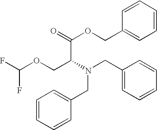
C1=CC=CC(COC(=O)C(N(CC2=CC=CC=C2)CC2=CC=CC=C2)COC(F)F)=C1
